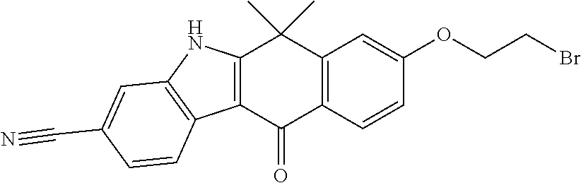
C12=C(C=CC(OCCBr)=C1)C(=O)C1=C(C2(C)C)NC2=C1C=CC(C#N)=C2
